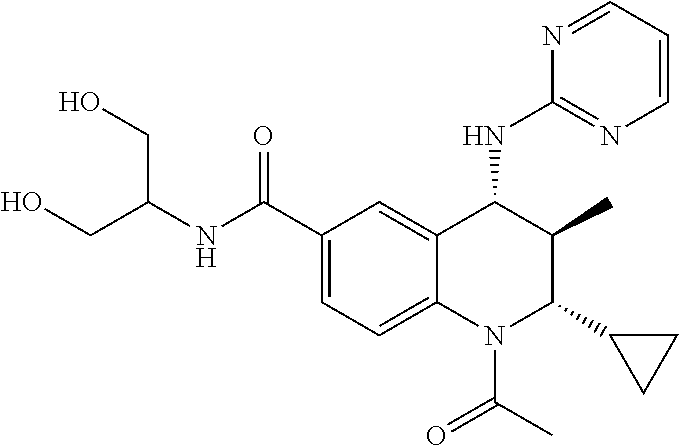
C12=CC(C(NC(CO)CO)=O)=CC=C1N(C(C)=O)C(C1CC1)C(C)C2NC1=NC=CC=N1
